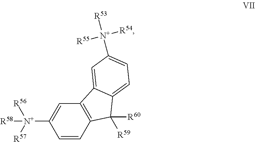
C1=CC2=C(C=C1[N+]([R56])([R57])[R58])C1=CC([N+]([R55])([R54])[R53])=CC=C1C2([R60])[R59]
